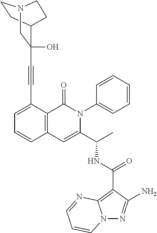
N12N=C(N)C(C(NC(C3=CC4=C(C(=O)N3C3=CC=CC=C3)C(C#CC3(O)C5CCN(C3)CC5)=CC=C4)C)=O)=C1N=CC=C2
